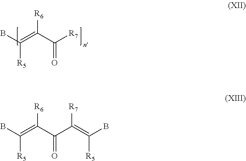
BC(=C(C([R7])=O)[R6])[R5].BC(=C(C(C(=C(B)[R5])[R7])=O)[R6])[R5]
